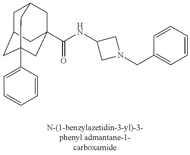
C1C2CC3(C4=CC=CC=C4)CC(C(NC4CN(CC5=CC=CC=C5)C4)=O)(CC1C3)C2
